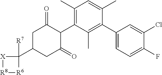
C1C(C2([R7])[X][R8][R6]2)CC(=O)C(C2=C(C)C=C(C)C(C3=CC=C(F)C(Cl)=C3)=C2C)C1=O
